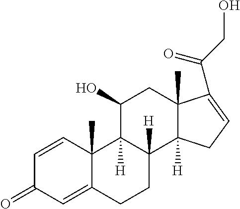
C1=CC2(C)C(=CC1=O)CCC1([H])C2([H])C(O)CC2(C)C1([H])CC=C2C(CO)=O
